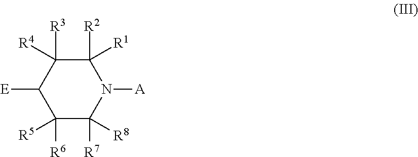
C1([R6])([R5])C([R7])([R8])N([A])C([R2])([R1])C([R3])([R4])C1[E]
